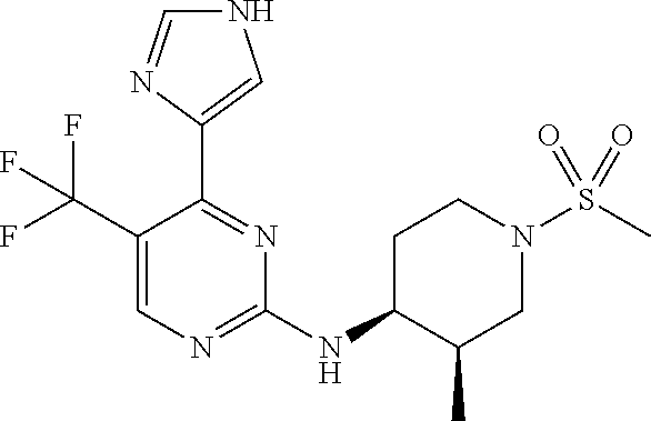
C1(NC2C(C)CN(S(C)(=O)=O)CC2)=NC=C(C(F)(F)F)C(C2=CNC=N2)=N1
